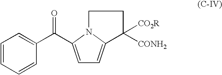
C1=C(C(C2=CC=CC=C2)=O)N2C(=C1)C([CO2R])([CONH2])CC2
